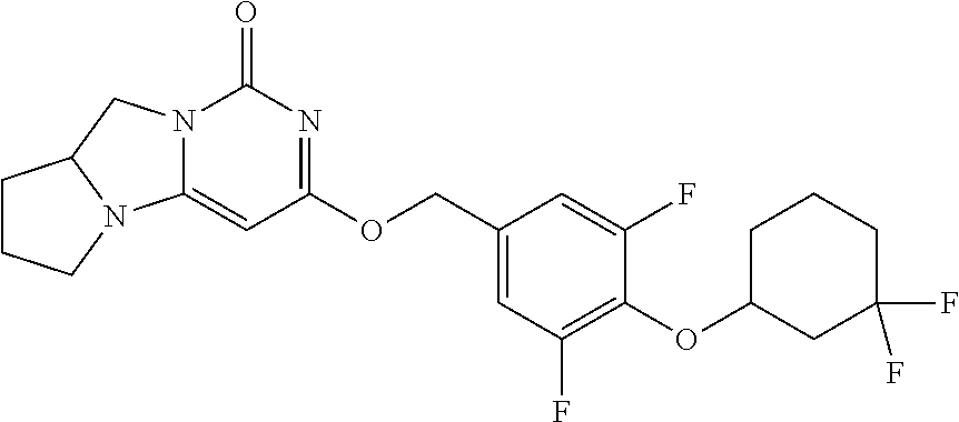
C1(COC2=NC(=O)N3C(=C2)N2C(C3)CCC2)=CC(F)=C(OC2CC(F)(F)CCC2)C(F)=C1
